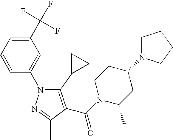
C1=CC(N2N=C(C)C(C(N3CCC(N4CCCC4)CC3C)=O)=C2C2CC2)=CC(C(F)(F)F)=C1
